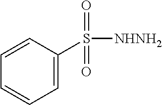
C1=CC(S([NHNH2])(=O)=O)=CC=C1
